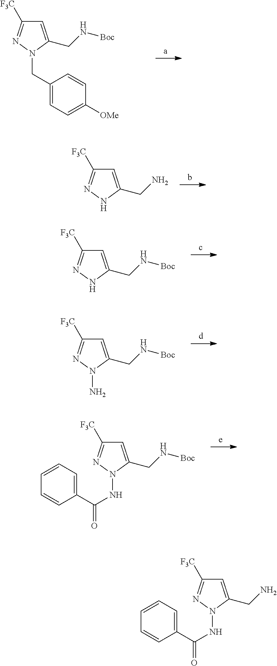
C1=C(CN[Boc])N(CC2=CC=C([OMe])C=C2)N=C1[F3C].C1=C(CN)NN=C1[F3C].C1=C(CN[Boc])NN=C1[F3C].C1=C(CN[Boc])N(N)N=C1[F3C].C1=C(CN[Boc])N(NC(C2=CC=CC=C2)=O)N=C1[F3C].C1=C(CN)N(NC(C2=CC=CC=C2)=O)N=C1[F3C]
